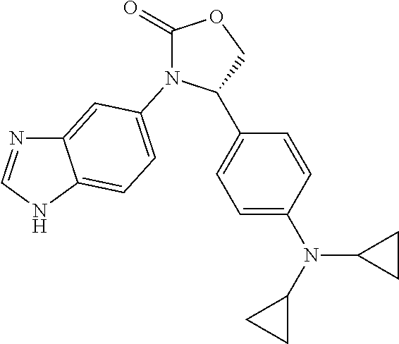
C1(=O)OCC(C2=CC=C(N(C3CC3)C3CC3)C=C2)N1C1=CC=C2C(=C1)N=CN2
